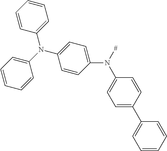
C1=C(N(C2=CC=C(C3=CC=CC=C3)C=C2)[#])C=CC(N(C2=CC=CC=C2)C2=CC=CC=C2)=C1
